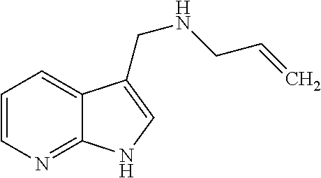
C1=CN=C2C(=C1)C(CNCC=C)=CN2
